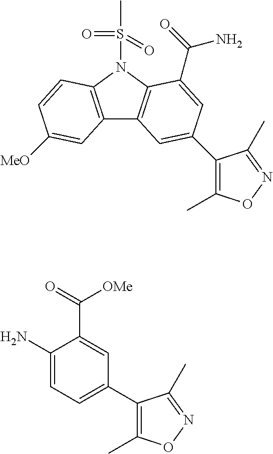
C12=C(N(S(C)(=O)=O)C3=C1C=C(C1=C(C)ON=C1C)C=C3C(=O)N)C=CC([MeO])=C2.C1(N)=CC=C(C2=C(C)ON=C2C)C=C1C(=O)[OMe]
